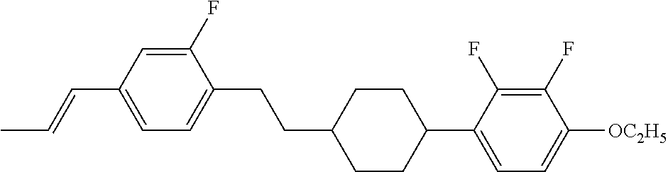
C1(F)=CC(C=CC)=CC=C1CCC1CCC(C2=CC=C([OC2H5])C(F)=C2F)CC1
